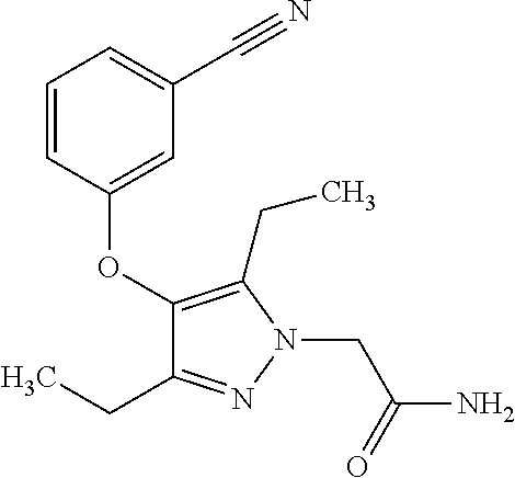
C1(OC2=CC(C#N)=CC=C2)=C(CC)N(CC(N)=O)N=C1CC
